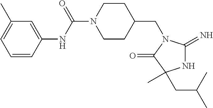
C1CC(CN2C(=N)NC(C)(CC(C)C)C2=O)CCN1C(NC1=CC(C)=CC=C1)=O
